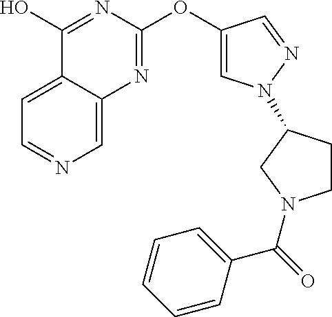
C12=CC=NC=C1N=C(OC1=CN(C3CCN(C(=O)C4=CC=CC=C4)C3)N=C1)N=C2O
